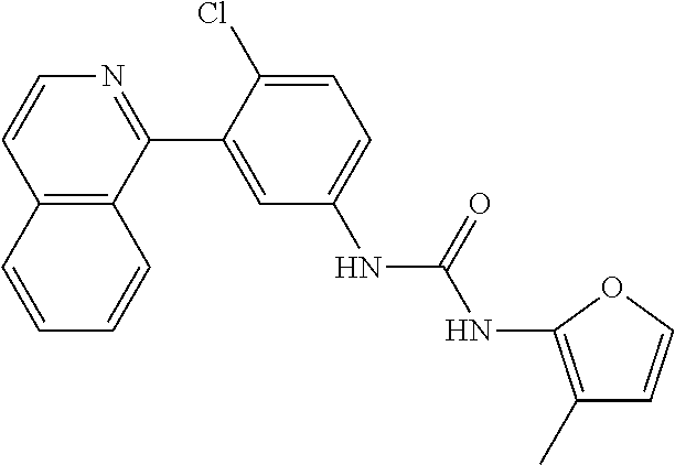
C12=C(C(C3=CC(NC(NC4=C(C)C=CO4)=O)=CC=C3Cl)=NC=C1)C=CC=C2
